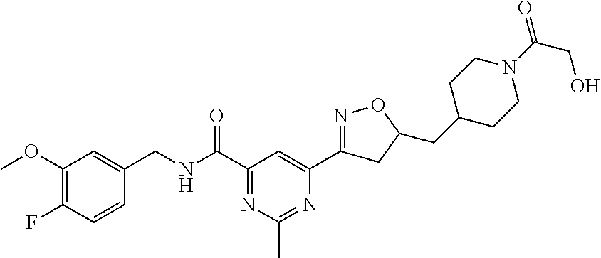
C1(OC)=C(F)C=CC(CNC(C2=NC(C)=NC(C3=NOC(CC4CCN(C(CO)=O)CC4)C3)=C2)=O)=C1
